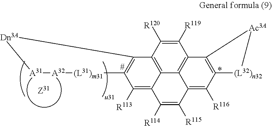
[A31]1[A32][(L31)m31]C2=C(C3=C4C5=C(C([R119])=C3[R120])C3=C(C([R116])=C5C([R115])=C([R114])C4=C2[R113])[(L32)n32][Ac3A]3)[Dn3A]1
